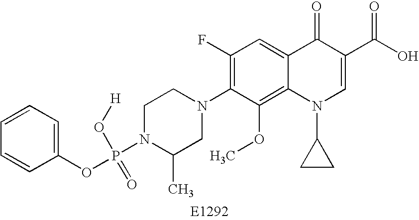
C1N(P(OC2=CC=CC=C2)(O[H])=O)C(C)CN(C2=C(F)C=C3C(=C2OC)N(C2CC2)C=C(C(O)=O)C3=O)C1
